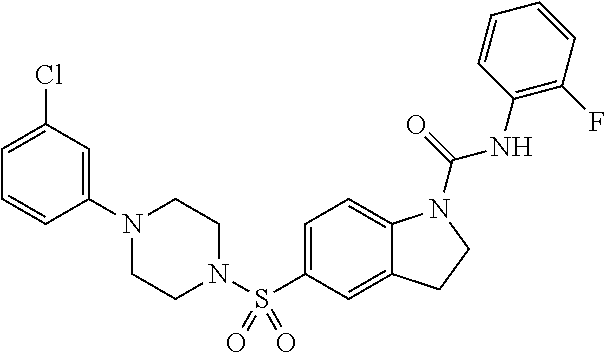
C1(N2CCN(S(C3=CC=C4C(=C3)CCN4C(=O)NC3=C(F)C=CC=C3)(=O)=O)CC2)=CC(Cl)=CC=C1
